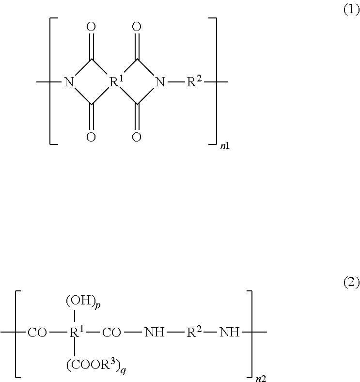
C[CO][R1]([CO]N[R2]NC)([(OH)p])[(COOR3)q].C1(=O)N(C)C(=O)[R1]12C(=O)N([R2]C)C2=O
